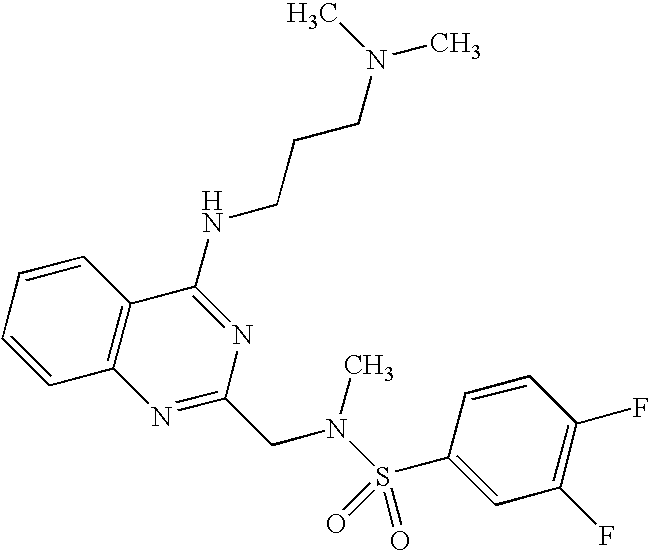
C1=CC=CC2=C1N=C(CN(S(=O)(=O)C1=CC(F)=C(F)C=C1)C)N=C2NCCCN(C)C
